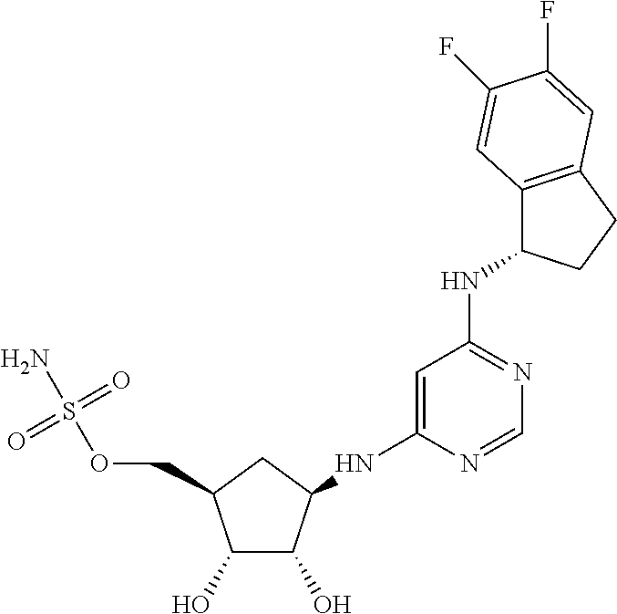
C1(O)C(O)C(NC2=CC(NC3C4=C(CC3)C=C(F)C(F)=C4)=NC=N2)CC1COS(N)(=O)=O
